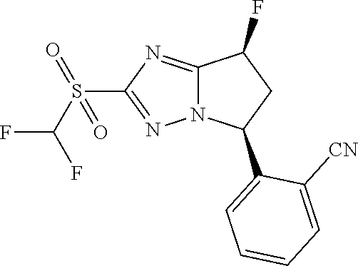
C12=NC(S(=O)(C(F)F)=O)=NN1C(C1=CC=CC=C1[CN])CC2F
